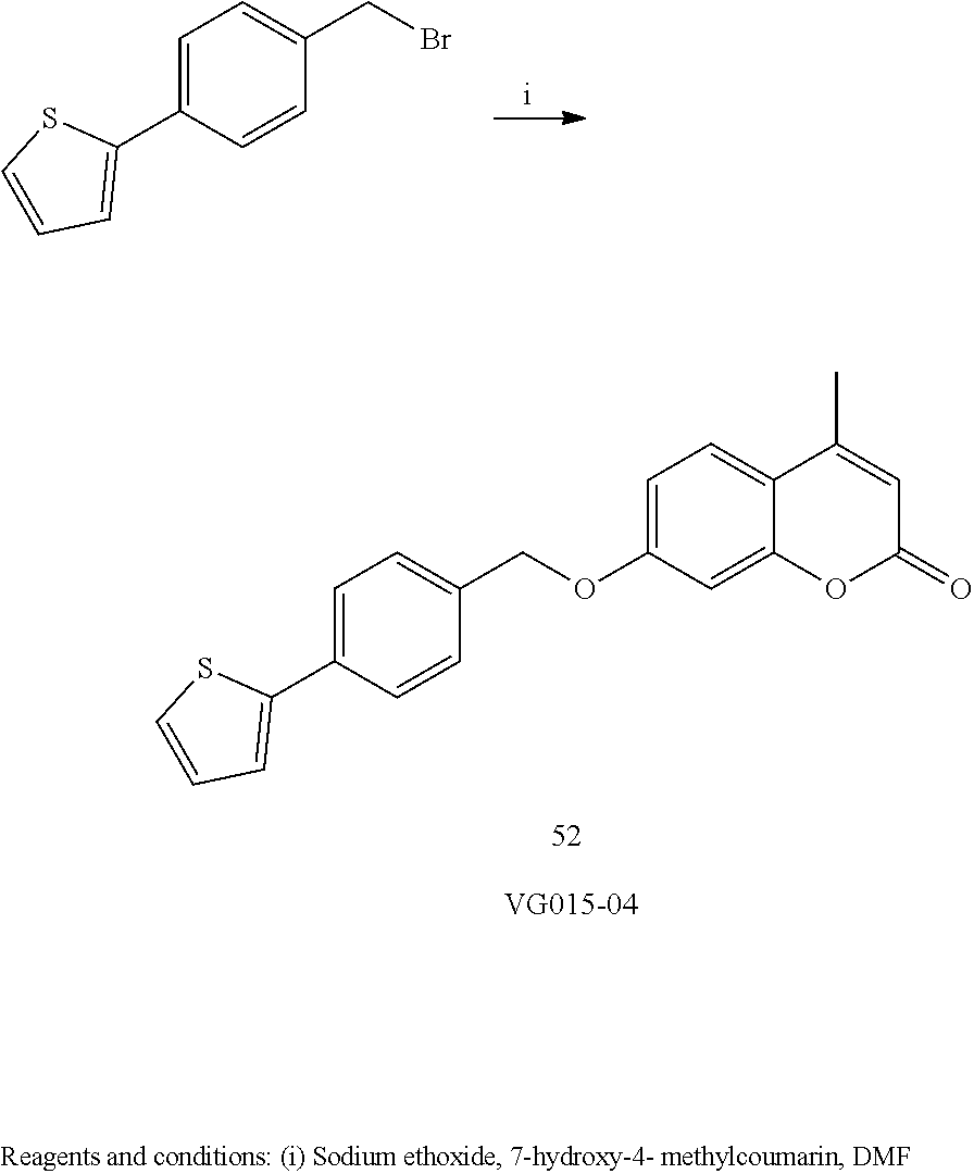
C1=C(C2=CC=CS2)C=CC(CBr)=C1.C1=C(C2=CC=CS2)C=CC(COC2=CC=C3C(=C2)OC(=O)C=C3C)=C1
